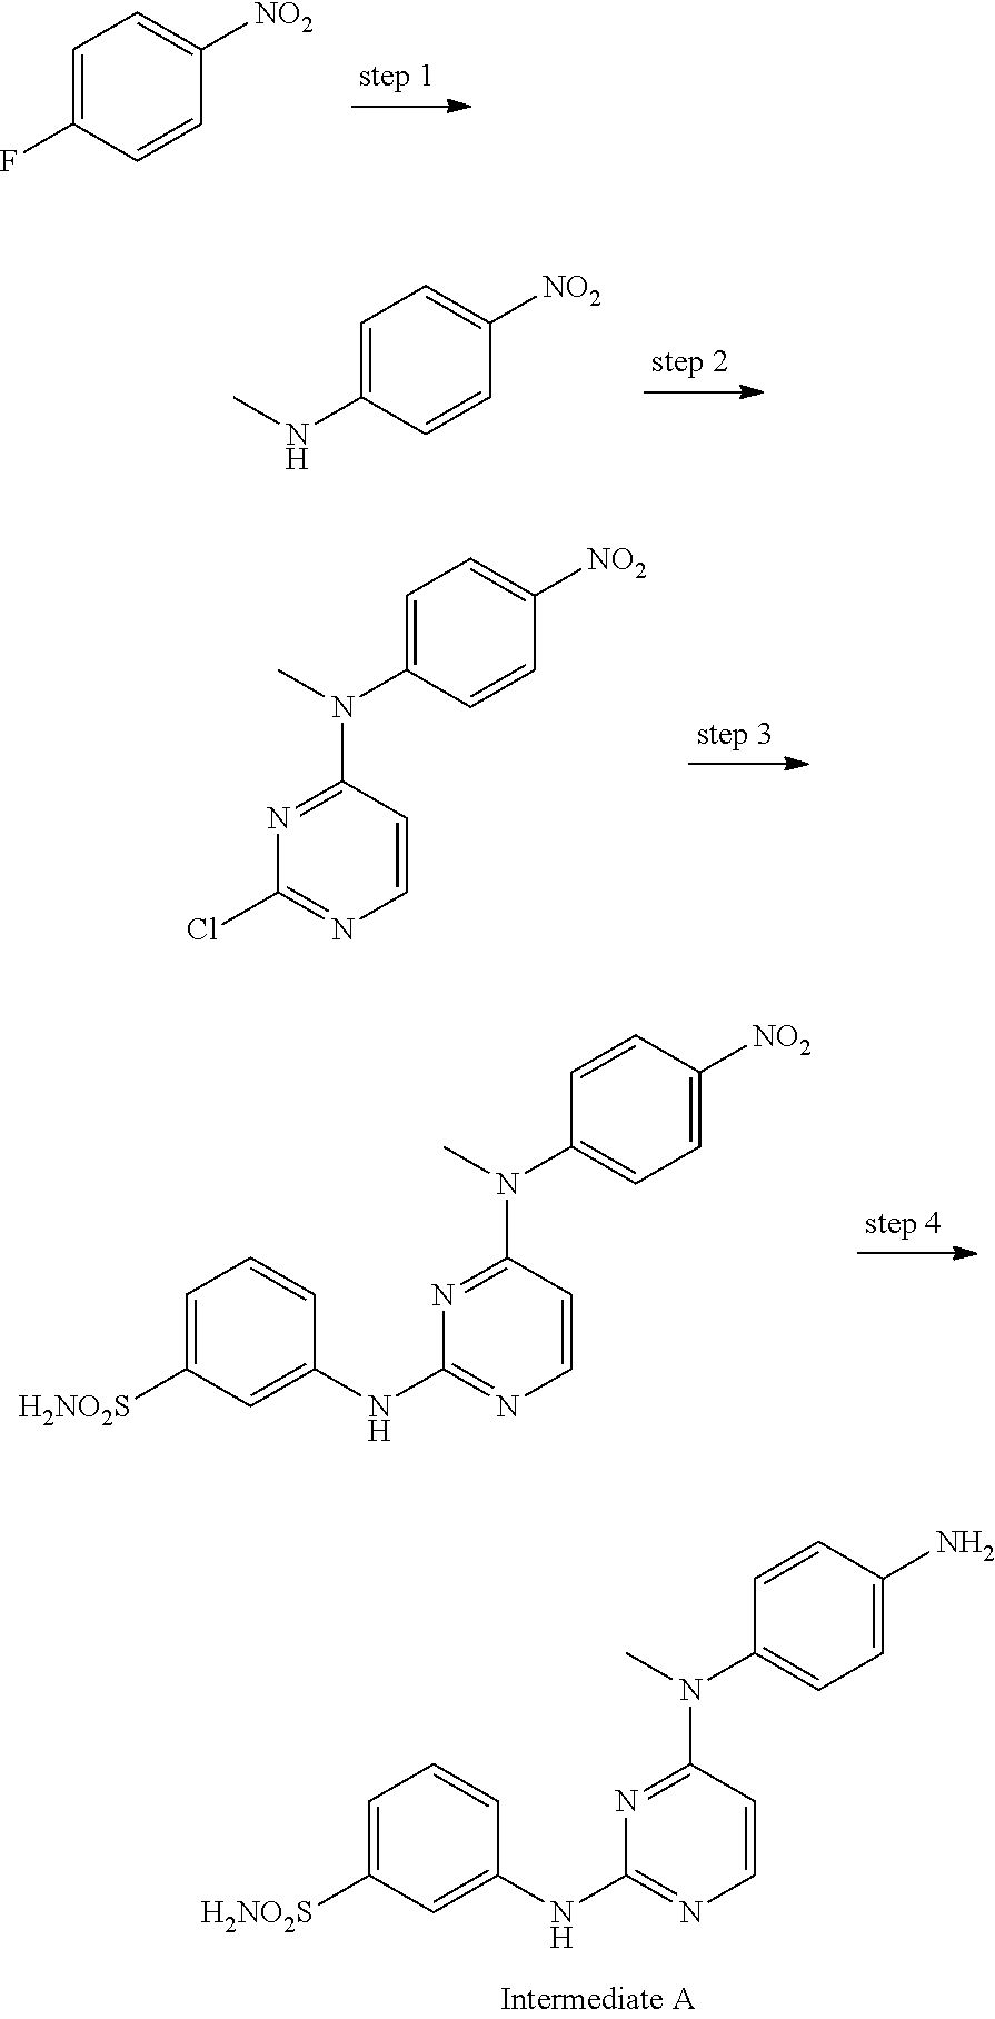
C1=C(F)C=CC([NO2])=C1.C1=C(NC)C=CC([NO2])=C1.C1=C(N(C)C2=NC(Cl)=NC=C2)C=CC([NO2])=C1.C1=C(N(C)C2=NC(NC3=CC([H2NO2S])=CC=C3)=NC=C2)C=CC([NO2])=C1.C1=C(N(C)C2=NC(NC3=CC([H2NO2S])=CC=C3)=NC=C2)C=CC(N)=C1
